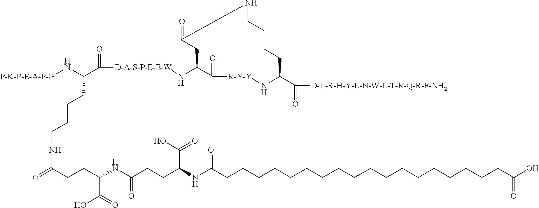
N([P-K-P-E-A-P-G])C(C([D-A-S-P-E-E-W]NC1C(=O)[R-Y-Y]NC(C([D-L-R-H-Y-L-N-W-L-T-R-Q-R-F-NH2])=O)CCCCNC(=O)C1)=O)CCCCNC(=O)CCC(NC(CCC(NC(CCCCCCCCCCCCCCCCCCC(O)=O)=O)C(O)=O)=O)C(=O)O
